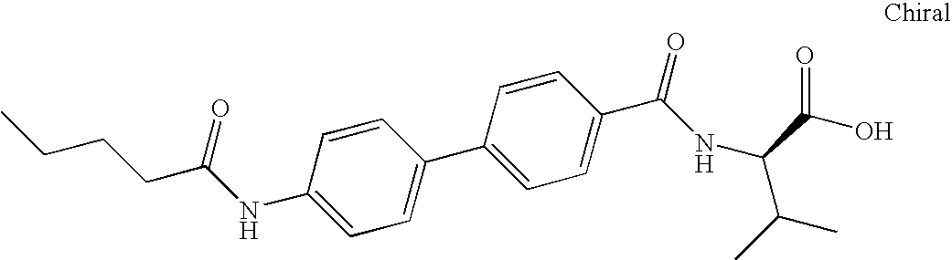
C1(NC(CCCC)=O)=CC=C(C2=CC=C(C(NC(C(O)=O)C(C)C)=O)C=C2)C=C1
